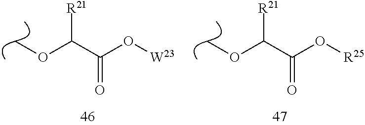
COC(C(O[W23])=O)[R21].COC(C(O[R25])=O)[R21]
